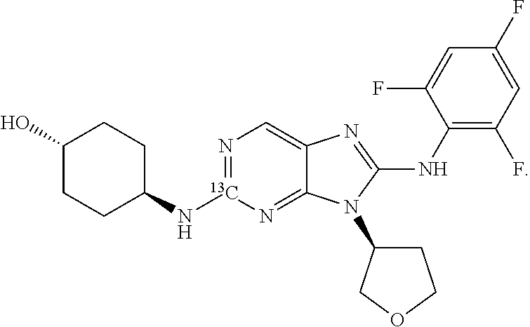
N1=[13C](NC2CCC(O)CC2)N=C2C(=C1)N=C(NC1=C(F)C=C(F)C=C1F)N2C1CCOC1
